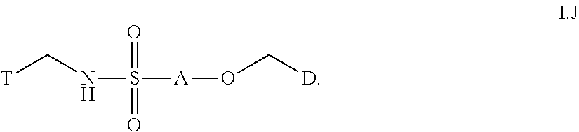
[T]CNS([A]OC[D])(=O)=O
